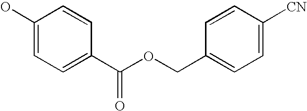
C1(O)=CC=C(C(OCC2=CC=C([CN])C=C2)=O)C=C1
